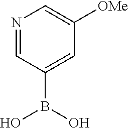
N1=CC(B(O)O)=CC([OMe])=C1
